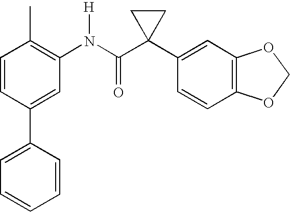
C1(N(C(C2(C3=CC4=C(C=C3)OCO4)CC2)=O)[H])=C(C)C=CC(C2=CC=CC=C2)=C1
